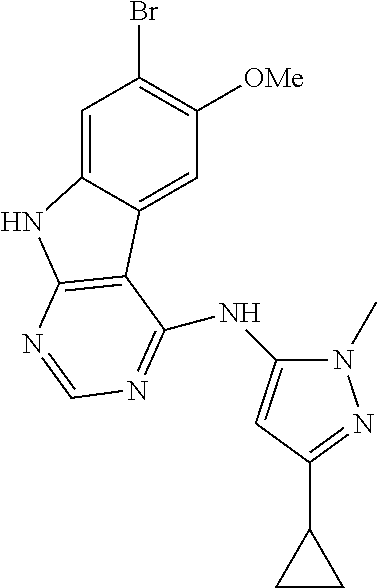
C1=C2C(=CC([OMe])=C1Br)C1=C(N2)N=CN=C1NC1=CC(C2CC2)=NN1C
